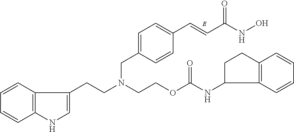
C(NO)(C=CC1=CC=C(CN(CCOC(NC2CCC3=C2C=CC=C3)=O)CCC2=CNC3=C2C=CC=C3)C=C1)=O
